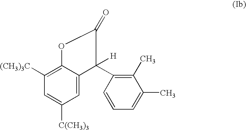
C1=C([C(CH3)3])C=C2C(=C1[(CH3)3C])OC(=O)C2(C1=C(C)C(C)=CC=C1)[H]
